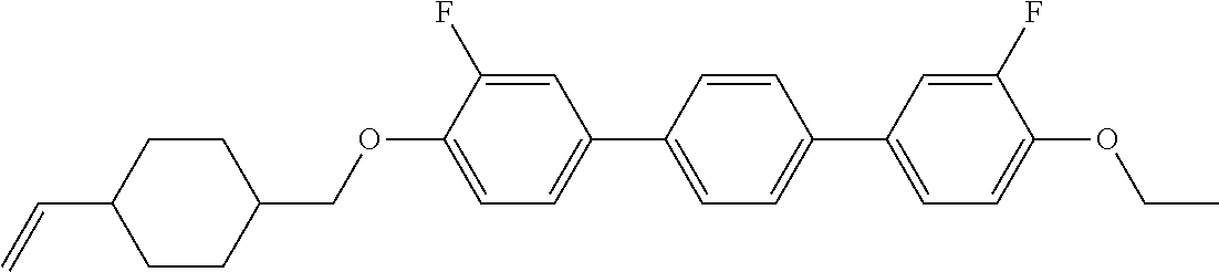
C1CC(C=C)CCC1COC1=CC=C(C2=CC=C(C3=CC=C(OCC)C(F)=C3)C=C2)C=C1F
